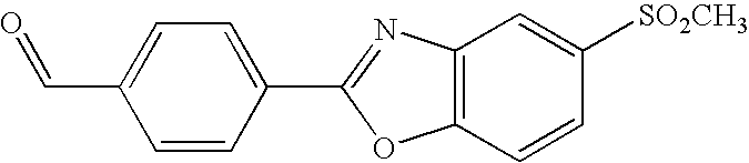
C12=C(C=CC([SO2CH3])=C1)OC(C1=CC=C(C=O)C=C1)=N2
